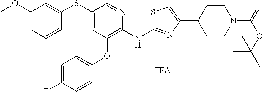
C1(OC)=CC=CC(SC2=CC(OC3=CC=C(F)C=C3)=C(NC3=NC(C4CCN(C(=O)OC(C)(C)C)CC4)=CS3)N=C2)=C1
